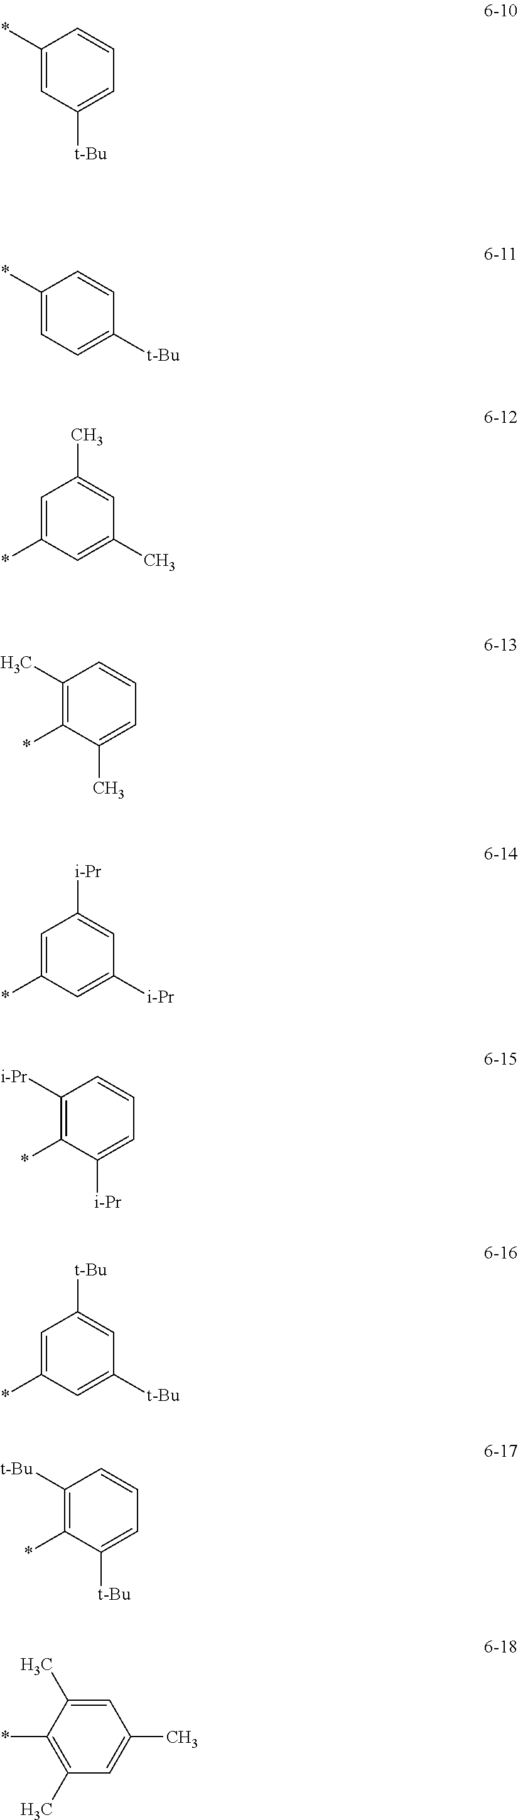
C1(*)=CC([t-Bu])=CC=C1.C1(*)=CC=C([t-Bu])C=C1.C1=C(*)C=C(C)C=C1C.C1(C)=C(*)C(C)=CC=C1.C1=C(*)C=C([i-Pr])C=C1[i-Pr].C1([i-Pr])=C(*)C([i-Pr])=CC=C1.C1=C(*)C=C([t-Bu])C=C1[t-Bu].C1([t-Bu])=C(*)C([t-Bu])=CC=C1.C1=C(C)C(*)=C(C)C=C1C
